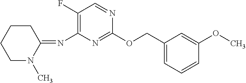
N(C1=C(F)C=NC(OCC2=CC=CC(OC)=C2)=N1)=C1CCCCN1C
